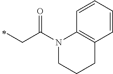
N1(C(CC)=O)CCCC2=C1C=CC=C2
